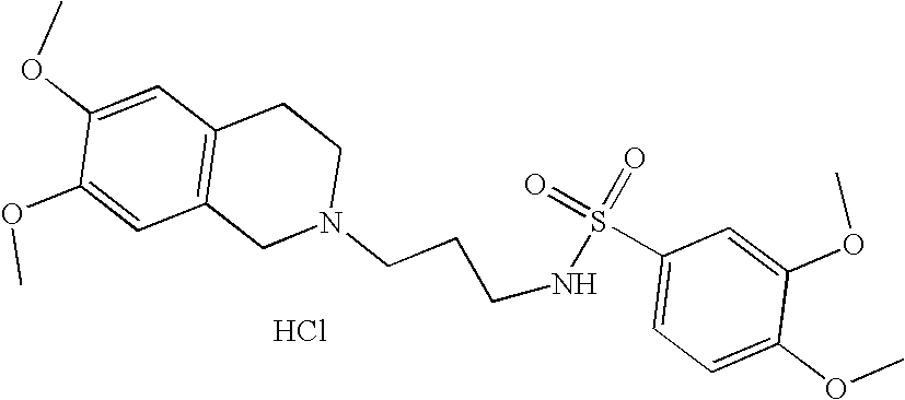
S(=O)(=O)(NCCCN1CC2=C(C=C(OC)C(OC)=C2)CC1)C1=CC=C(OC)C(OC)=C1.Cl
